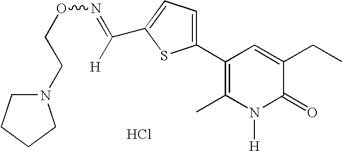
N1(CCON=C([H])C2=CC=C(C3=C(C)N([H])C(=O)C(CC)=C3)S2)CCCC1.Cl
